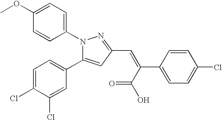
C1(OC)=CC=C(N2N=C(C=C(C(O)=O)C3=CC=C(Cl)C=C3)C=C2C2=CC=C(Cl)C(Cl)=C2)C=C1
